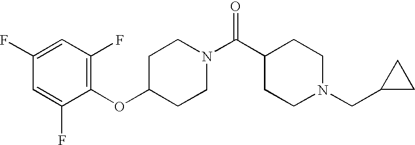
C1(OC2CCN(C(C3CCN(CC4CC4)CC3)=O)CC2)=C(F)C=C(F)C=C1F
